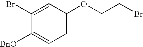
C1([BnO])=CC=C(OCCBr)C=C1Br
